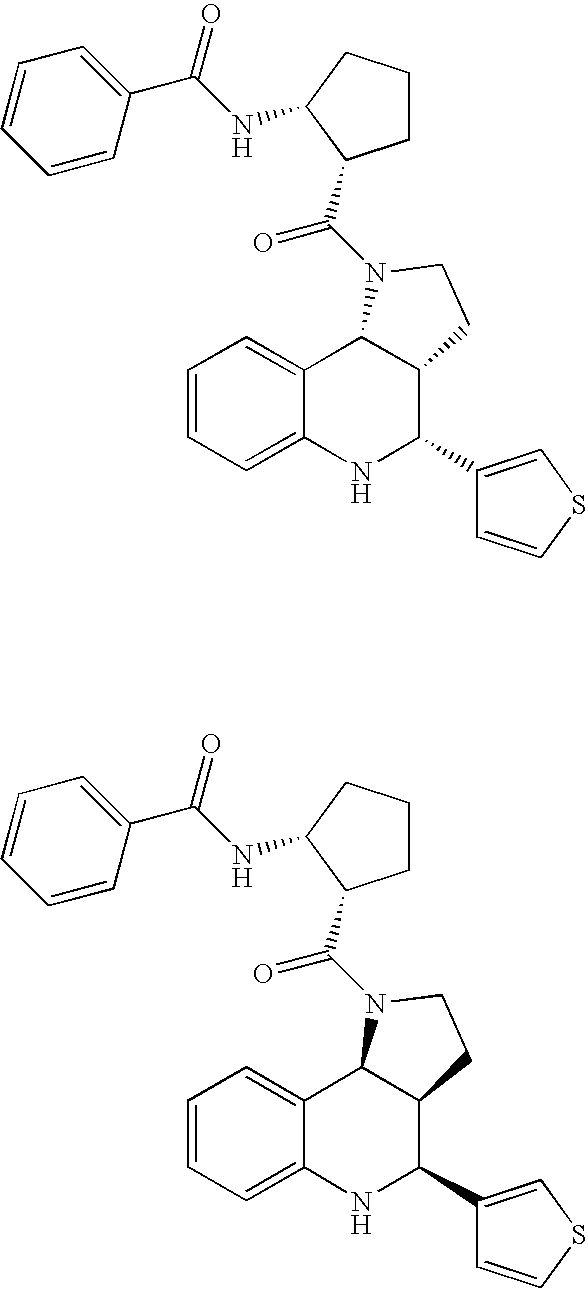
C1=CC=C2C(=C1)C1C(C(C3=CSC=C3)N2)CCN1C(=O)C1CCCC1NC(C1=CC=CC=C1)=O.C1=CC=C2C(=C1)C1C(C(C3=CSC=C3)N2)CCN1C(=O)C1CCCC1NC(C1=CC=CC=C1)=O
